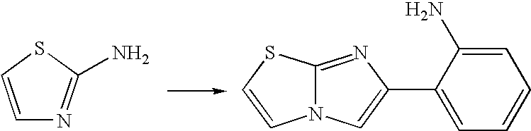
C1=CSC(N)=N1.C12=NC(C3=CC=CC=C3N)=CN1C=CS2
